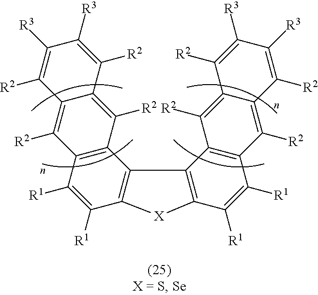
C12=C(C([R1])=C([R1])C3=C1C1=C(C([R1])=C([R1])C4=C1C([R2])=C1C(=C4[R2])C([R2])=C([R3])C([R3])=C1[R2])[X]3)C([R2])=C1C(=C2[R2])C([R2])=C([R3])C([R3])=C1[R2]
